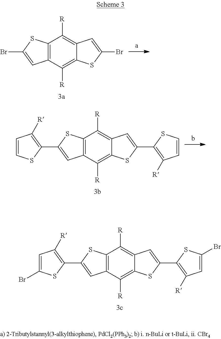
C12=C(C([R])=C3C(=C1[R])C=C(Br)S3)C=C(Br)S2.C12=C(C([R])=C3C(=C1[R])C=C(C1=C([R])C=CS1)S3)C=C(C1=C([R])C=CS1)S2.C12=C(C([R])=C3C(=C1[R])C=C(C1=C([R])C=C(Br)S1)S3)C=C(C1=C([R])C=C(Br)S1)S2
